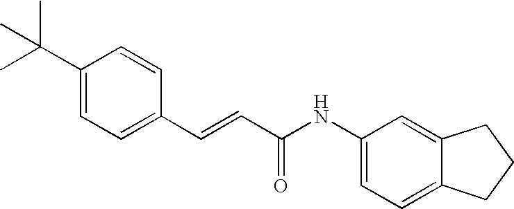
C(=CC(=O)NC1=CC=C2C(=C1)CCC2)C1=CC=C(C(C)(C)C)C=C1
